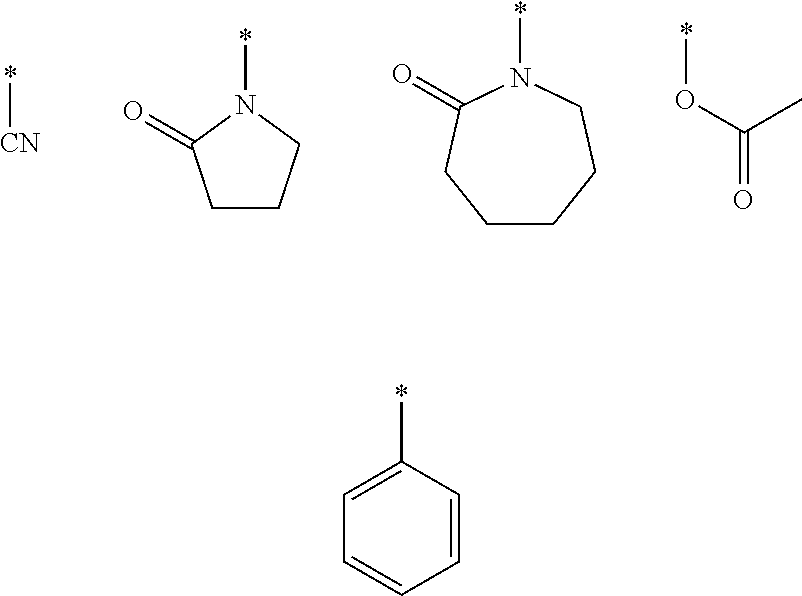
*[CN].C1CCN(*)C1=O.C1CCCN(*)C(=O)C1.*OC(=O)C.C1=C(*)C=CC=C1
